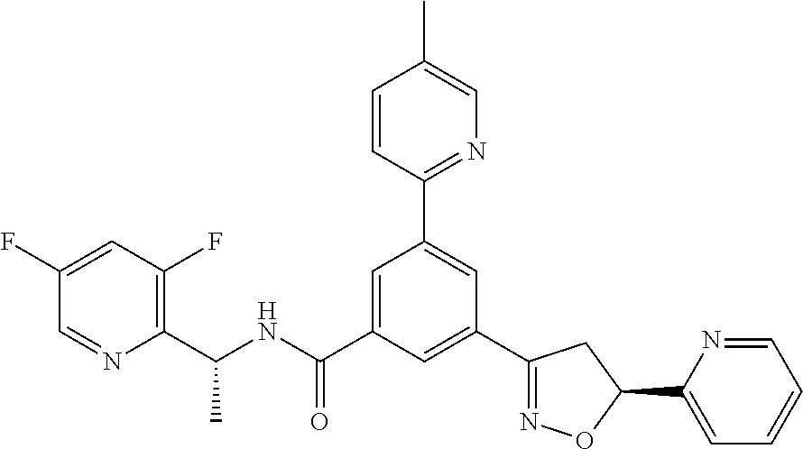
C1=CC(C2=CC(C3=NOC(C4=CC=CC=N4)C3)=CC(C(NC(C3=C(F)C=C(F)C=N3)C)=O)=C2)=NC=C1C
